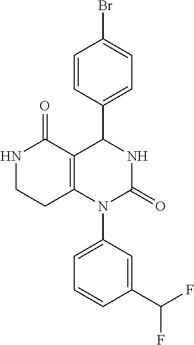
C1(C(F)F)=CC(N2C3=C(C(C4=CC=C(Br)C=C4)NC2=O)C(=O)NCC3)=CC=C1
